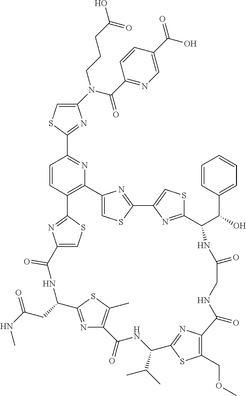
C1(N(C(C2=NC=C(C(O)=O)C=C2)=O)CCCC(O)=O)=CSC(C2=NC3=C(C=C2)C2=NC(=CS2)C(=O)NC(CC(=O)NC)C2=NC(=C(C)S2)C(=O)NC(C(C)C)C2=NC(=C(COC)S2)C(=O)NCC(=O)NC(C(C2=CC=CC=C2)O)C2=NC(=CS2)C2=NC3=CS2)=N1
